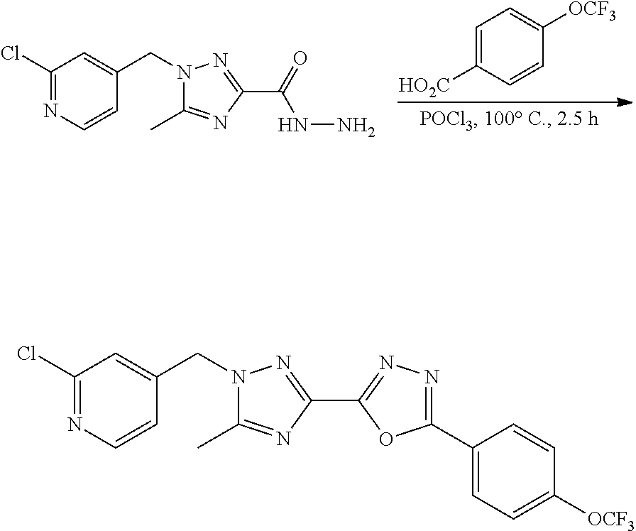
C1=C([HO2C])C=CC([OCF3])=C1.N1(CC2=CC(Cl)=NC=C2)C(C)=NC(C(=O)NN)=N1.N1(CC2=CC(Cl)=NC=C2)C(C)=NC(C2=NN=C(C3=CC=C([OCF3])C=C3)O2)=N1
